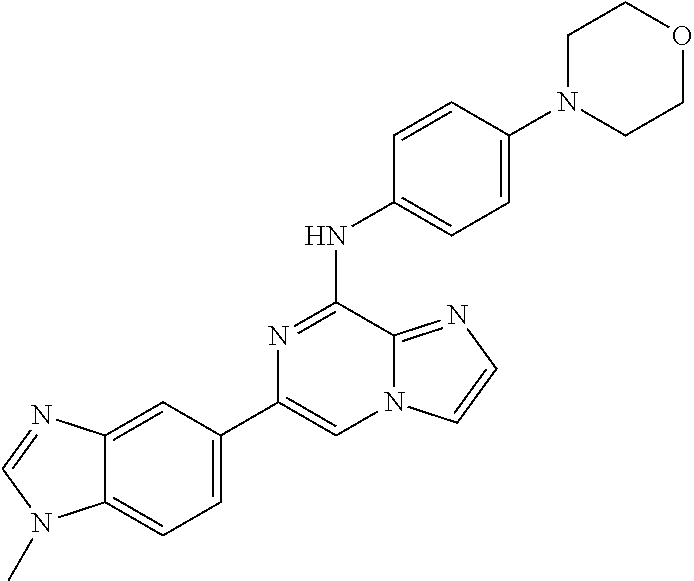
C1(C2=CC=C3C(=C2)N=CN3C)=CN2C(=NC=C2)C(NC2=CC=C(N3CCOCC3)C=C2)=N1
